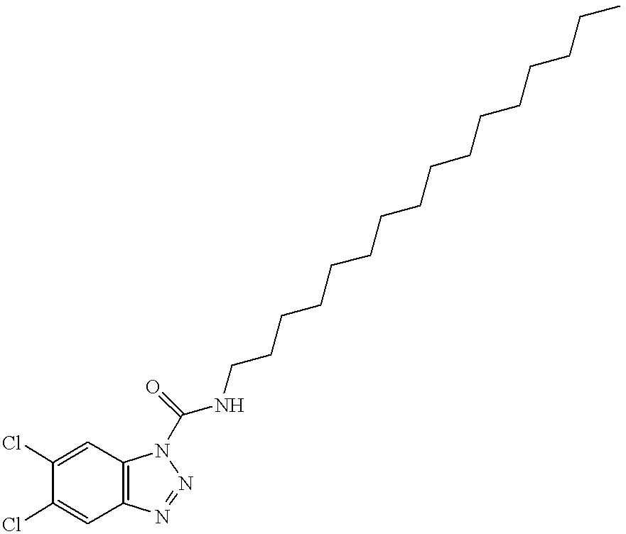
C1(Cl)=CC2=C(C=C1Cl)N=NN2C(NCCCCCCCCCCCCCCCC)=O
